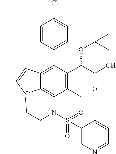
C1=CC(C2=C3C4=C(C(C)=C2C(C(=O)O)OC(C)(C)C)N(S(=O)(C2=CN=CC=C2)=O)CCN4C(C)=C3)=CC=C1Cl
